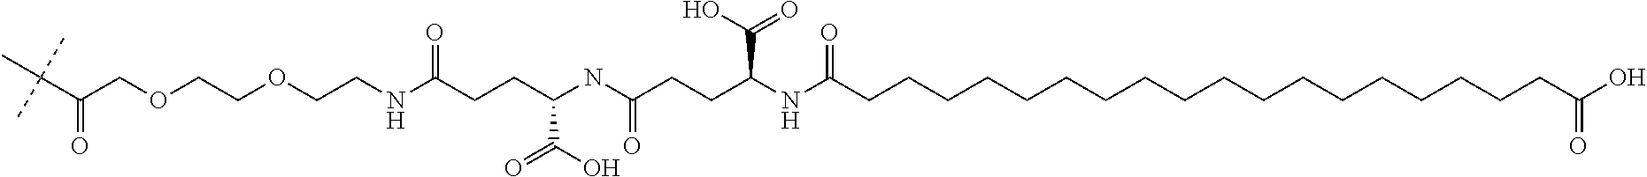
C(C(COCCOCCNC(CCC(NC(CCC(NC(CCCCCCCCCCCCCCCCCCC(O)=O)=O)C(O)=O)=O)C(O)=O)=O)=O)(C)(C)C
